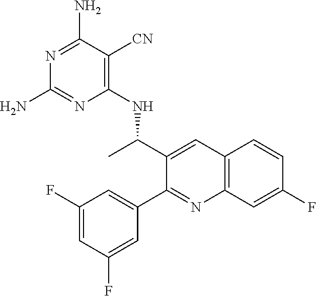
C12=C(C=C(F)C=C1)N=C(C1=CC(F)=CC(F)=C1)C(C(C)NC1=C([CN])C(N)=NC(N)=N1)=C2
